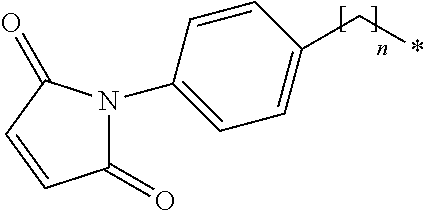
C1(=O)N(C2=CC=C(C*)C=C2)C(=O)C=C1
